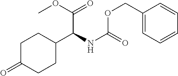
C1(C(C(OC)=O)NC(OCC2=CC=CC=C2)=O)CCC(=O)CC1
